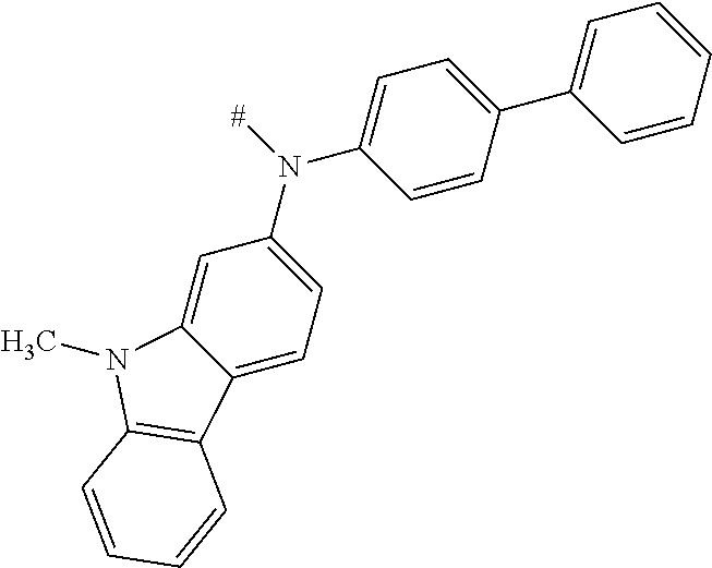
C1=C(N(C2=CC=C3C(=C2)N(C)C2=C3C=CC=C2)[#])C=CC(C2=CC=CC=C2)=C1
